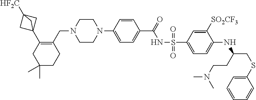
CN(C)CCC(NC1=CC=C(S(=O)(NC(C2=CC=C(N3CCN(CC4=C(C56CC([HF2C])(C5)C6)CC(C)(C)CC4)CC3)C=C2)=O)=O)C=C1[SO2CF3])CSC1=CC=CC=C1
